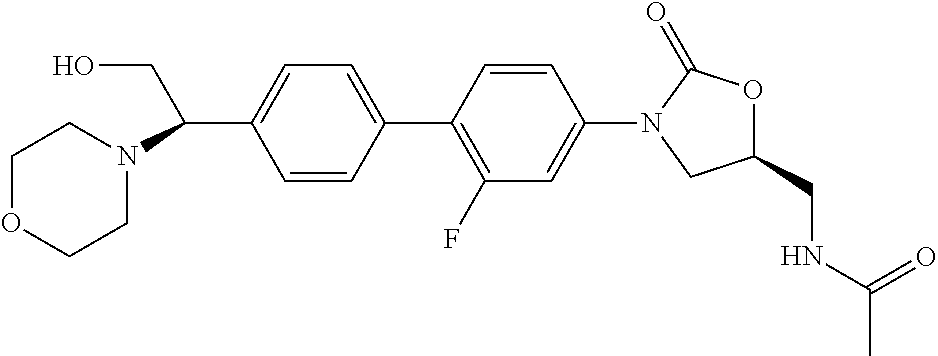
C1(C(CO)N2CCOCC2)=CC=C(C2=C(F)C=C(N3CC(CNC(C)=O)OC3=O)C=C2)C=C1
